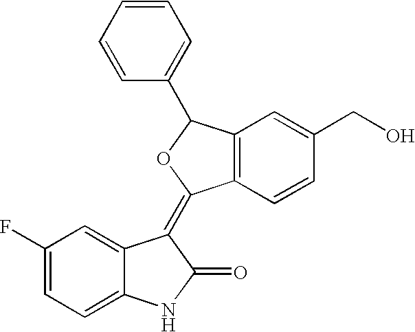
C1(F)=CC=C2C(=C1)C(=C1C3=C(C(C4=CC=CC=C4)O1)C=C(CO)C=C3)C(=O)N2
